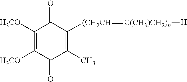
C1([H3CO])=C([H3CO])C(=O)C(C)=C([(CH2CH]=[C(CH3)CH2)n][H])C1=O
